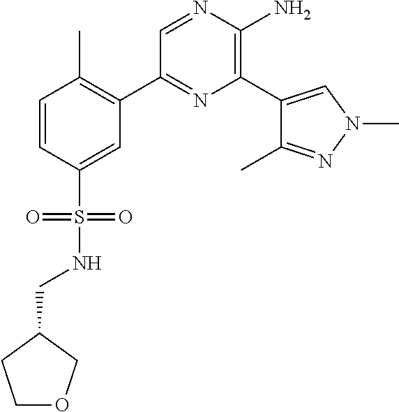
C1(C2=C(C)C=CC(S(=O)(=O)NCC3CCOC3)=C2)=NC(C2=CN(C)N=C2C)=C(N)N=C1
